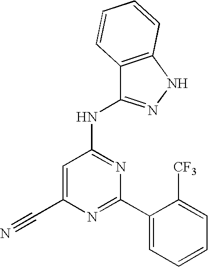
C1=C(C#N)N=C(C2=CC=CC=C2[CF3])N=C1NC1=NNC2=C1C=CC=C2
